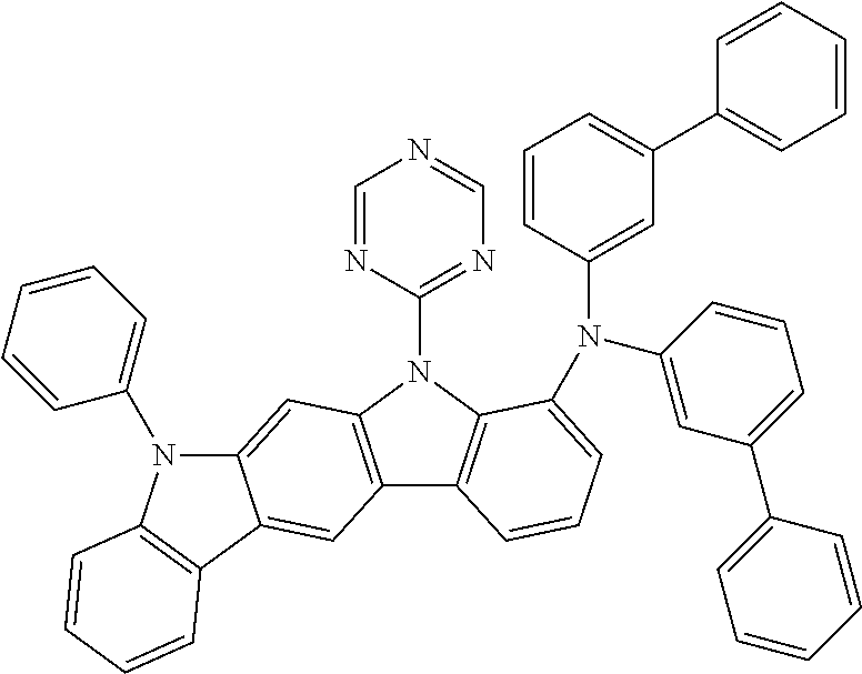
C1=NC(N2C3=C(C4=C2C=C2C(=C4)C4=C(N2C2=CC=CC=C2)C=CC=C4)C=CC=C3N(C2=CC(C3=CC=CC=C3)=CC=C2)C2=CC(C3=CC=CC=C3)=CC=C2)=NC=N1
